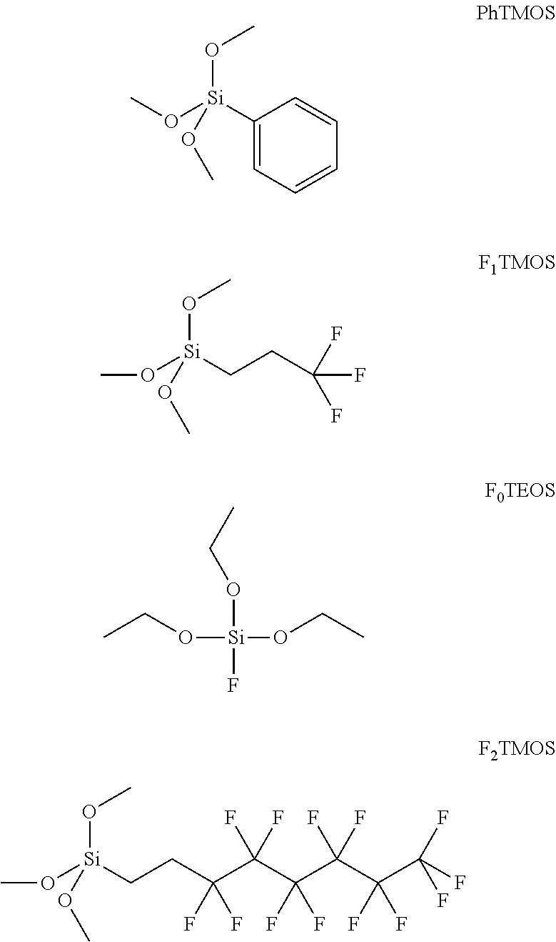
C1([Si](OC)(OC)OC)=CC=CC=C1.C(CC(F)(F)F)[Si](OC)(OC)OC.CCO[Si](OCC)(OCC)F.C(CC(F)(F)C(F)(F)C(F)(F)C(F)(F)C(F)(F)C(F)(F)F)[Si](OC)(OC)OC
